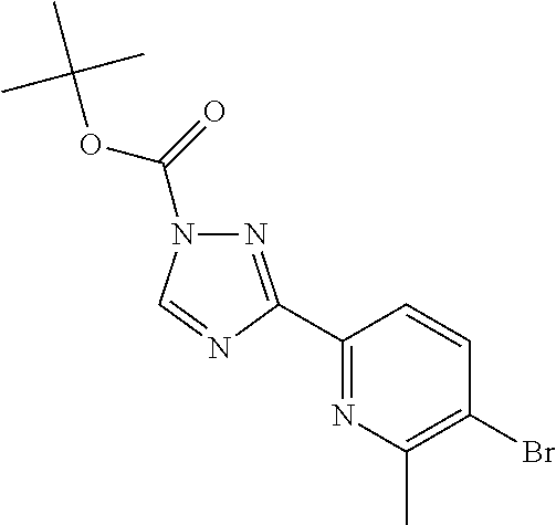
C1(C2=NN(C(=O)OC(C)(C)C)C=N2)=NC(C)=C(Br)C=C1
